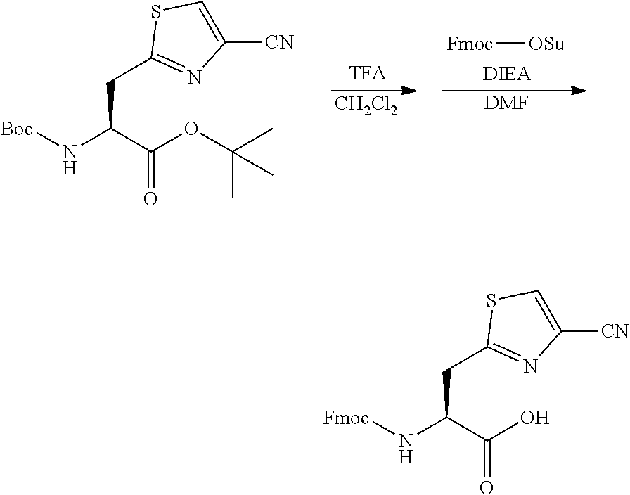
[CH2Cl2].[DMF].[Fmoc][OSu].[Boc]NC(C(OC(C)(C)C)=O)CC1=NC([CN])=CS1.[Fmoc]NC(C(O)=O)CC1=NC([CN])=CS1
